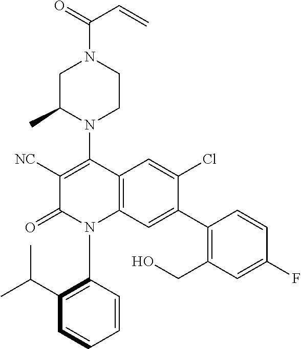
C1C(C)N(C2=C([NC])C(=O)N(C3=C(C(C)C)C=CC=C3)C3=C2C=C(Cl)C(C2=C(CO)C=C(F)C=C2)=C3)CCN1C(=O)C=C
